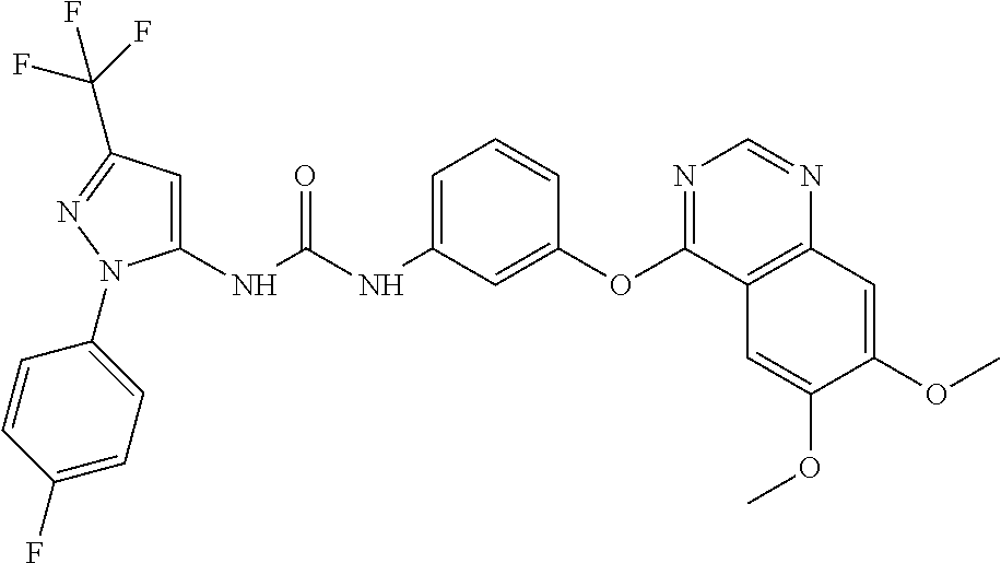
N(C(NC1=CC=CC(OC2=NC=NC3=C2C=C(OC)C(OC)=C3)=C1)=O)C1=CC(C(F)(F)F)=NN1C1=CC=C(F)C=C1
